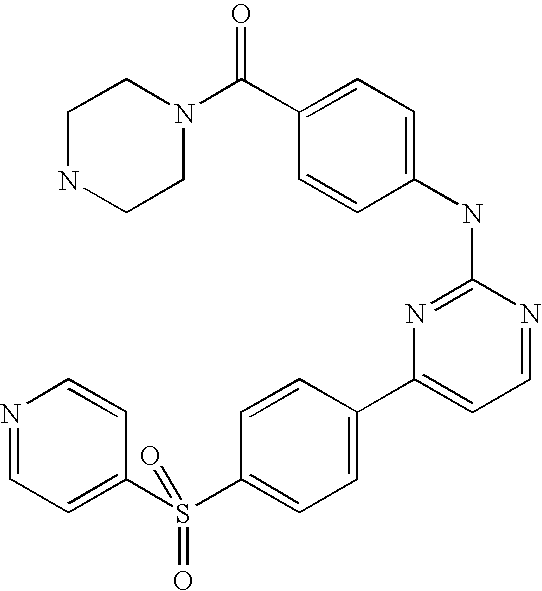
C1NCCN(C(C2=CC=C(NC3=NC(C4=CC=C(S(C5=CC=NC=C5)(=O)=O)C=C4)=CC=N3)C=C2)=O)C1
